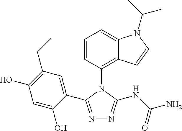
N1=C(C2=CC(CC)=C(O)C=C2O)N(C2=C3C(=CC=C2)N(C(C)C)C=C3)C(NC(=O)N)=N1
